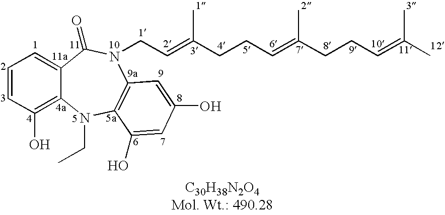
C1=CC(O)=C2C(=C1)C(=O)N(CC=C(CCC=C(CCC=C(C)C)C)C)C1=C(N2CC)C(O)=CC(O)=C1
